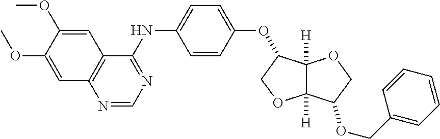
C1(OC2C3([H])C([H])(OC2)C(OCC2=CC=CC=C2)CO3)=CC=C(NC2=NC=NC3=C2C=C(OC)C(OC)=C3)C=C1
